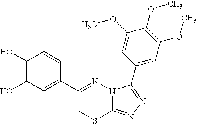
C1(O)=C(O)C=CC(C2=NN3C(=NN=C3C3=CC(OC)=C(OC)C(OC)=C3)SC2)=C1
